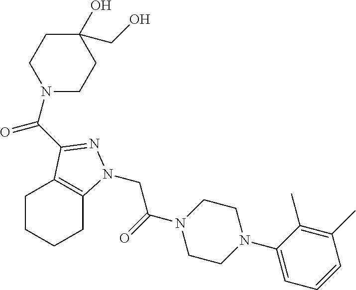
C(N1CCC(O)(CO)CC1)(=O)C1=NN(CC(N2CCN(C3=CC=CC(C)=C3C)CC2)=O)C2=C1CCCC2
